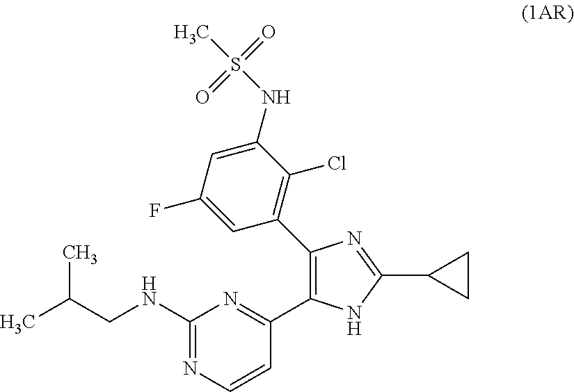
C1(NCC(C)C)=NC=CC(C2=C(C3=C(Cl)C(NS(=O)(=O)C)=CC(F)=C3)N=C(C3CC3)N2)=N1
